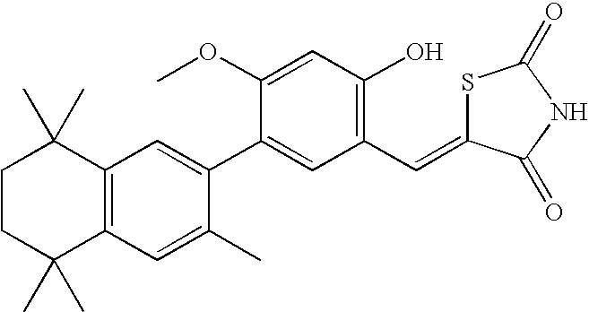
C1CC(C)(C)C2=C(C1(C)C)C=C(C1=CC(C=C3SC(=O)NC3=O)=C(O)C=C1OC)C(C)=C2
